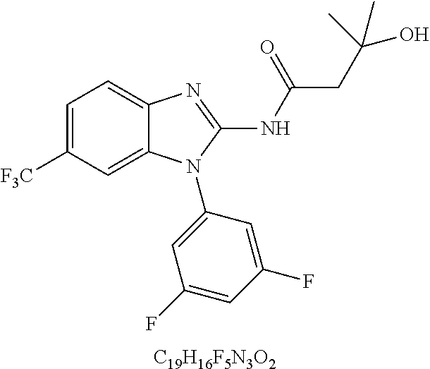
[C19H16F5N3O2].C1=C([F3C])C=C2C(=C1)N=C(NC(=O)CC(O)(C)C)N2C1=CC(F)=CC(F)=C1
